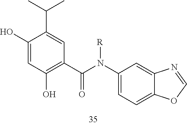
C1(O)=CC(O)=C(C(N([R])C2=CC=C3C(=C2)N=CO3)=O)C=C1C(C)C
